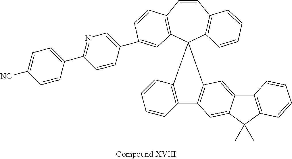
C1=CC2=C(C3(C4=C1C=CC=C4)C1=C(C=CC=C1)C1=C3C=C3C4=C(C(C)(C)C3=C1)C=CC=C4)C=C(C1=CN=C(C3=CC=C([NC])C=C3)C=C1)C=C2
